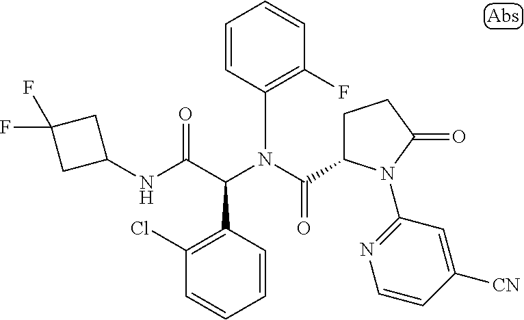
C1=CC(C(C(NC2CC(F)(F)C2)=O)N(C(=O)C2CCC(=O)N2C2=NC=CC([CN])=C2)C2=C(F)C=CC=C2)=C(Cl)C=C1
